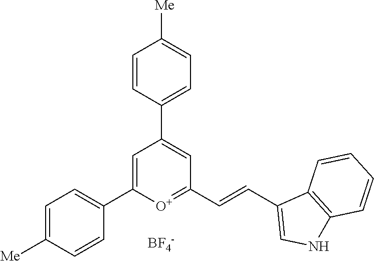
[BF4-].C1=C(C2=CC=C([Me])C=C2)[O+]=C(C=CC2=CNC3=C2C=CC=C3)C=C1C1=CC=C([Me])C=C1
